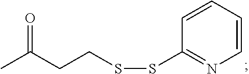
CC(CCSSC1=NC=CC=C1)=O
